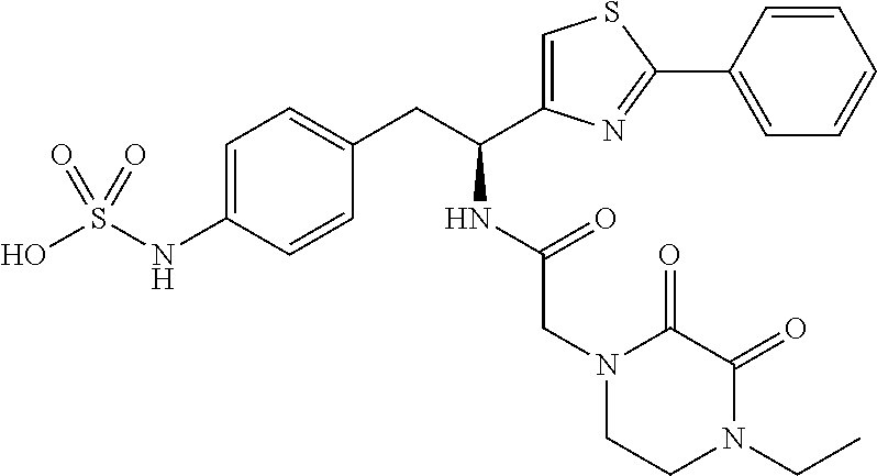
OS(NC1=CC=C(CC(NC(CN2CCN(CC)C(=O)C2=O)=O)C2=CSC(C3=CC=CC=C3)=N2)C=C1)(=O)=O
